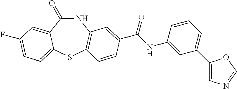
C1(=O)NC2=C(SC3=CC=C(F)C=C13)C=CC(C(NC1=CC(C3=CN=CO3)=CC=C1)=O)=C2
